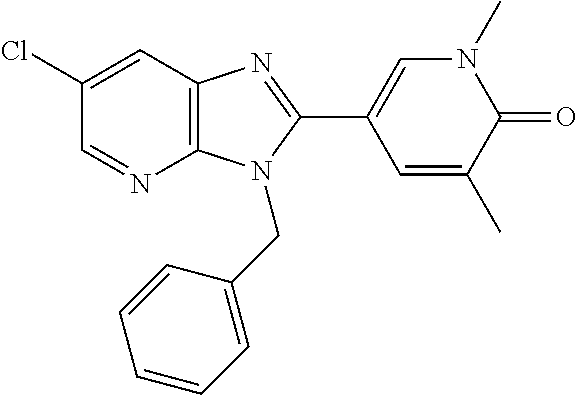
C12=C(C=C(Cl)C=N1)N=C(C1=CN(C)C(=O)C(C)=C1)N2CC1=CC=CC=C1
